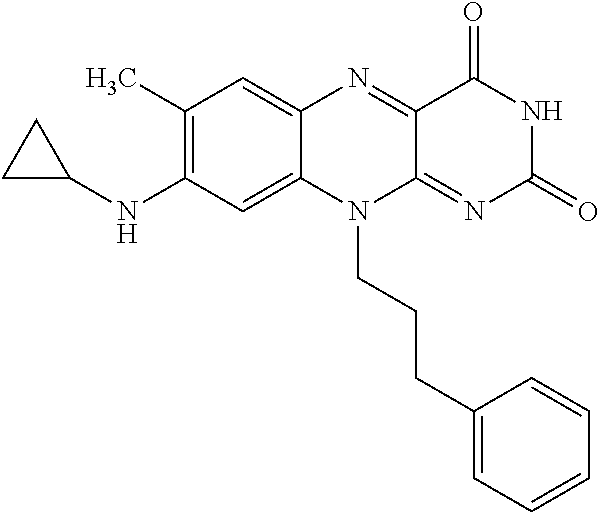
C1(C)=C(NC2CC2)C=C2C(=C1)N=C1C(=NC(=O)NC1=O)N2CCCC1=CC=CC=C1
